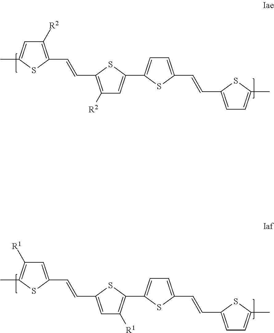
C1([R2])=C(C=CC2=C([R2])C=C(C3=CC=C(C=CC4=CC=C(C)S4)S3)S2)SC(C)=C1.C1=C(C=CC2=CC([R1])=C(C3=CC=C(C=CC4=CC=C(C)S4)S3)S2)SC(C)=C1[R1]
